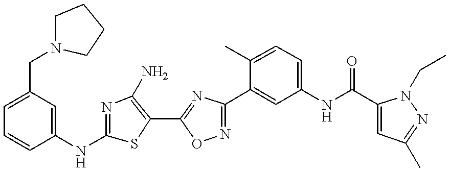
C1(NC2=NC(N)=C(C3=NC(C4=CC(NC(C5=CC(C)=NN5CC)=O)=CC=C4C)=NO3)S2)=CC(CN2CCCC2)=CC=C1
